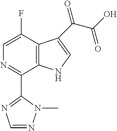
C1=C(F)C2=C(C(C3=NC=NN3C)=N1)NC=C2C(C(O)=O)=O
